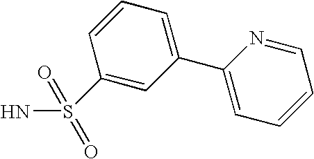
C1(S(N)(=O)=O)=CC(C2=CC=CC=N2)=CC=C1
